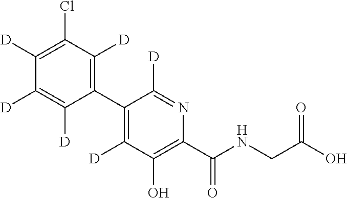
C1(C2=C([D])C(Cl)=C([D])C([D])=C2[D])=C([D])C(O)=C(C(NCC(O)=O)=O)N=C1[D]
